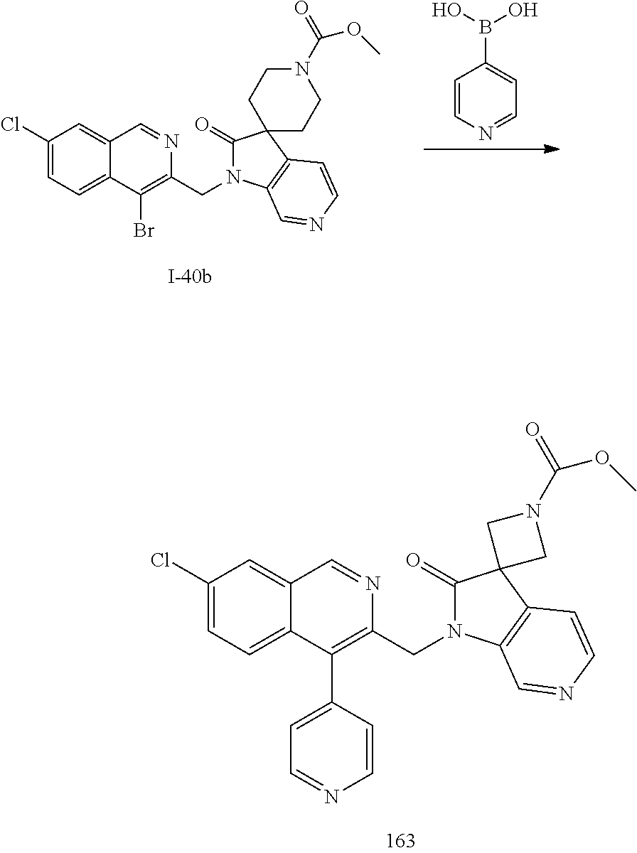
C1(Cl)=CC=C2C(=C1)C=NC(CN1C(=O)C3(C4=C1C=NC=C4)CCN(C(=O)OC)CC3)=C2Br.C1=CN=CC=C1B(O)O.C1(Cl)=CC=C2C(=C1)C=NC(CN1C(=O)C3(C4=C1C=NC=C4)CN(C(=O)OC)C3)=C2C1=CC=NC=C1
